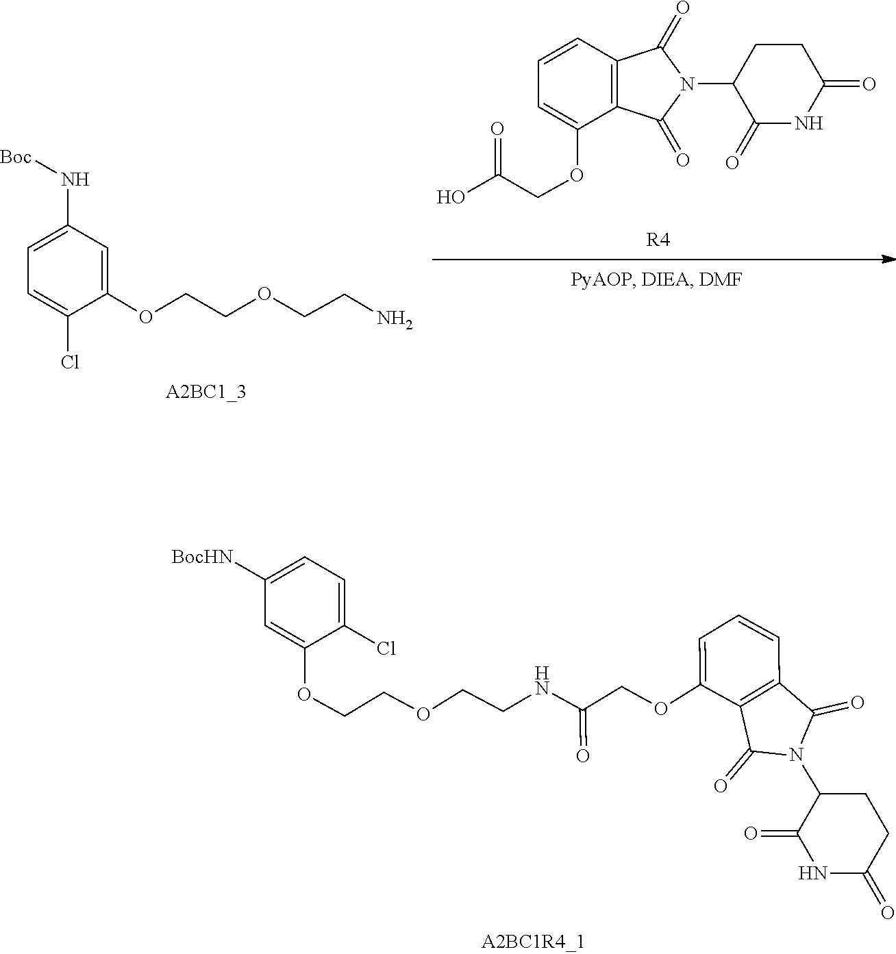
[R4].C1(N2C(=O)C3=C(C(OCC(=O)O)=CC=C3)C2=O)C(=O)NC(=O)CC1.C1=C(N[Boc])C=C(OCCOCCN)C(Cl)=C1.O=C1NC(=O)C(N2C(=O)C3=C(C=CC=C3OCC(NCCOCCOC3=CC([BocHN])=CC=C3Cl)=O)C2=O)CC1
